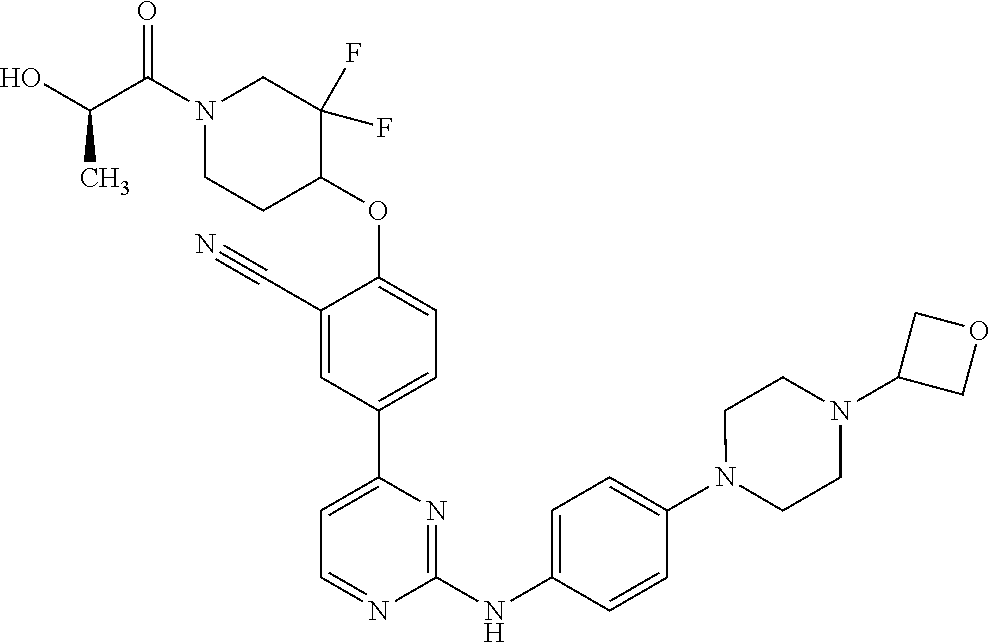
C1(C#N)=CC(C2=CC=NC(NC3=CC=C(N4CCN(C5COC5)CC4)C=C3)=N2)=CC=C1OC1C(F)(F)CN(C(C(O)C)=O)CC1
